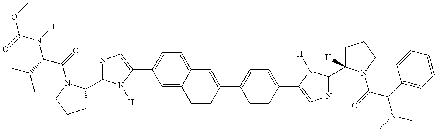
O(C(=O)N(C(C(=O)N1C(C2=NC=C(C3=CC=C4C(=C3)C=CC(C3=CC=C(C5=CN=C(C6([H])CCCN6C(=O)C(C6=CC=CC=C6)N(C)C)N5[H])C=C3)=C4)N2[H])CCC1)C(C)C)[H])C
